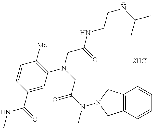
[2HCl].C1=C(C(=O)NC)C=CC([Me])=C1N(CC(NCCNC(C)C)=O)CC(N(C)N1CC2=C(C=CC=C2)C1)=O
